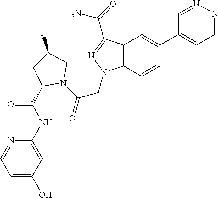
C1=C(O)C=C(NC(=O)C2N(C(=O)CN3C4=C(C=C(C5=CC=NN=C5)C=C4)C(C(=O)N)=N3)CC(F)C2)N=C1
